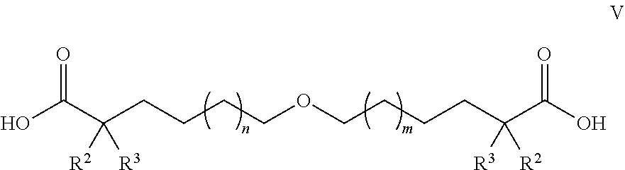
C(CCCCOCCCCC(C(O)=O)([R3])[R2])(C(O)=O)([R2])[R3]
